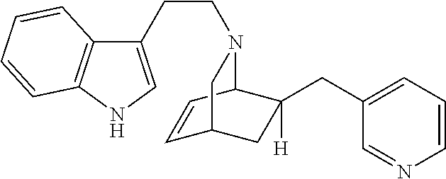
C1(CCN2C3C=CC(CC3(CC3=CC=CN=C3)[H])C2)=CNC2=C1C=CC=C2
